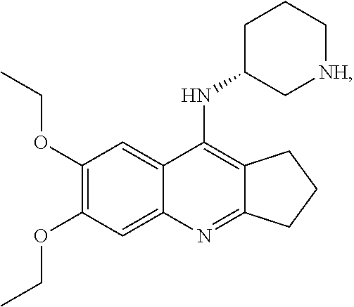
C12=C(NC3C[NH]CCC3)C3=CC(OCC)=C(OCC)C=C3N=C1CCC2
